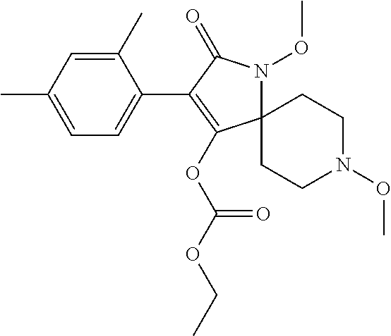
C12(N(OC)C(=O)C(C3=CC=C(C)C=C3C)=C1OC(OCC)=O)CCN(OC)CC2
